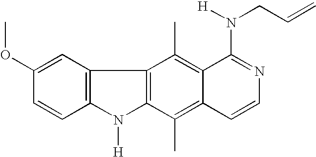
C12=C(C(C)=C3C(=C1C)C(N(CC=C)[H])=NC=C3)N([H])C1=C2C=C(OC)C=C1
